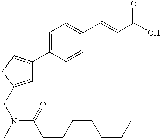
C1=C(CN(C)C(=O)CCCCCCC)SC=C1C1=CC=C(C=CC(O)=O)C=C1
